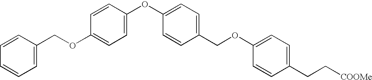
C1=C(COC2=CC=C(OC3=CC=C(COC4=CC=C(CC[COOMe])C=C4)C=C3)C=C2)C=CC=C1
